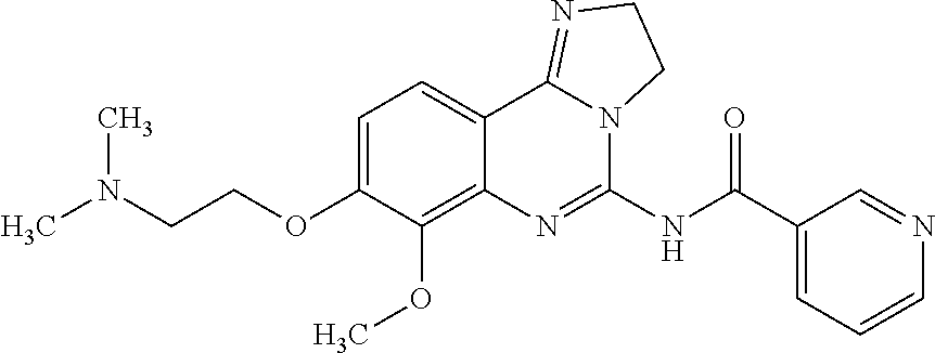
CN(CCOC1=CC=C2C(=C1OC)N=C(NC(C1=CC=CN=C1)=O)N1C2=NCC1)C
